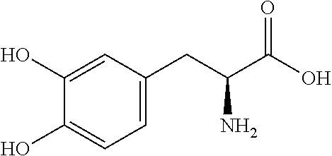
C1(O)=CC(CC(C(O)=O)N)=CC=C1O
